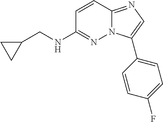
C1(CNC2=NN3C(=NC=C3C3=CC=C(F)C=C3)C=C2)CC1
